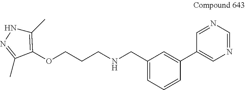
O(CCCNCC1=CC=CC(C2=CN=CN=C2)=C1)C1=C(C)NN=C1C
